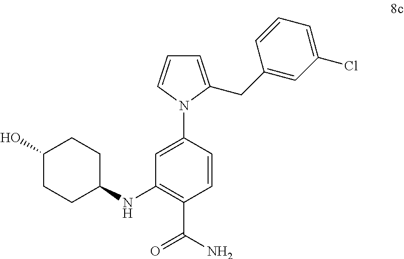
C1=C(CC2=CC(Cl)=CC=C2)N(C2=CC(NC3CCC(O)CC3)=C(C(N)=O)C=C2)C=C1
